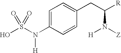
OS(N(C1=CC=C(CC(N([Z])[H])[R])C=C1)[H])(=O)=O
